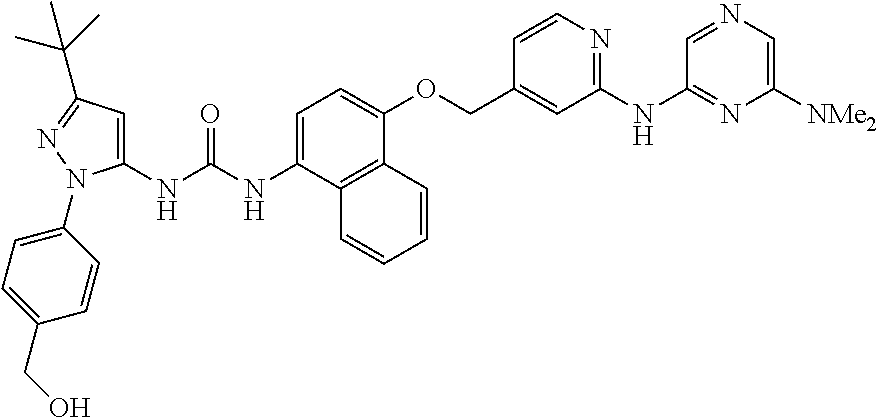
N(C1=CC=C(OCC2=CC(NC3=NC([NMe2])=CN=C3)=NC=C2)C2=C1C=CC=C2)C(=O)NC1=CC(C(C)(C)C)=NN1C1=CC=C(CO)C=C1
